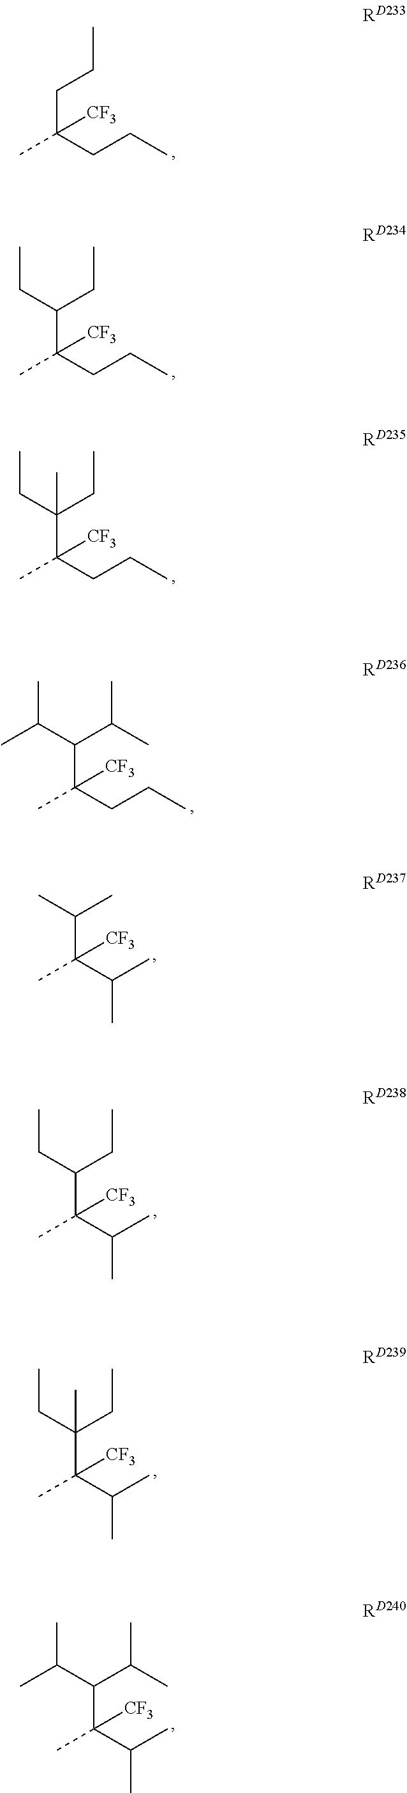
C(CC)C(CCC)(C)[CF3].C(CC)(C(CCC)(C)[CF3])CC.C(CC)(C(CCC)(C)[CF3])(CC)C.C(C(C)C)(C(CCC)(C)[CF3])C(C)C.C(C)(C(C(C)C)(C)[CF3])C.C(CC)(C(C(C)C)(C)[CF3])CC.C(CC)(C(C(C)C)(C)[CF3])(CC)C.C(C(C)C)(C(C(C)C)(C)[CF3])C(C)C
